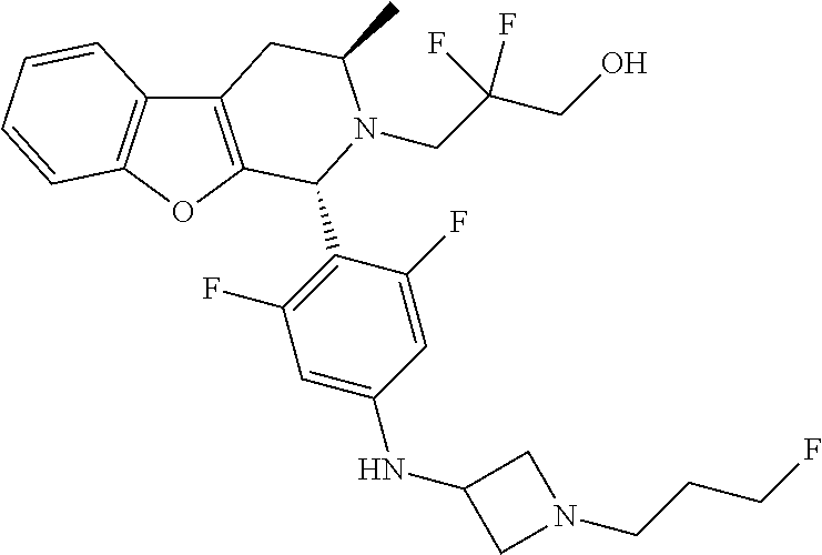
C12=C(OC3=C1C=CC=C3)C(C1=C(F)C=C(NC3CN(CCCF)C3)C=C1F)N(CC(F)(CO)F)C(C)C2
